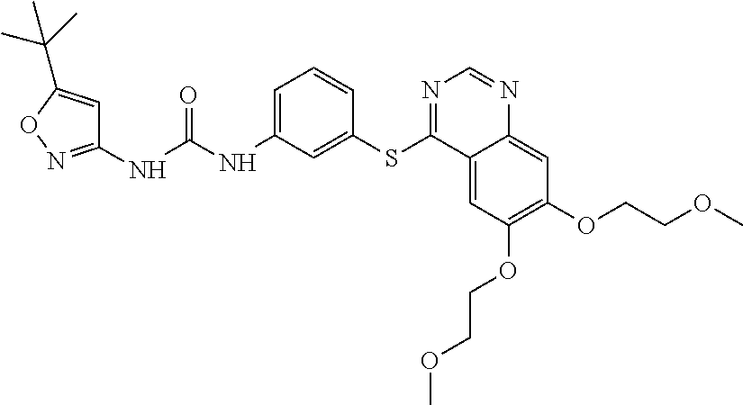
C1(NC(NC2=CC=CC(SC3=NC=NC4=CC(OCCOC)=C(OCCOC)C=C34)=C2)=O)=NOC(C(C)(C)C)=C1
